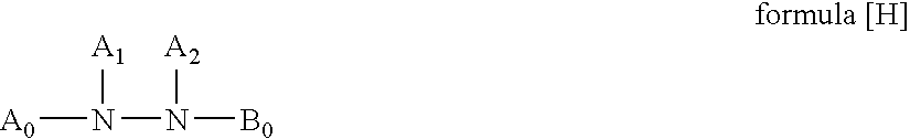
[A0]N([A1])N([A2])[B0]
